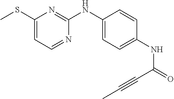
C1(SC)=CC=NC(NC2=CC=C(NC(=O)C#CC)C=C2)=N1
